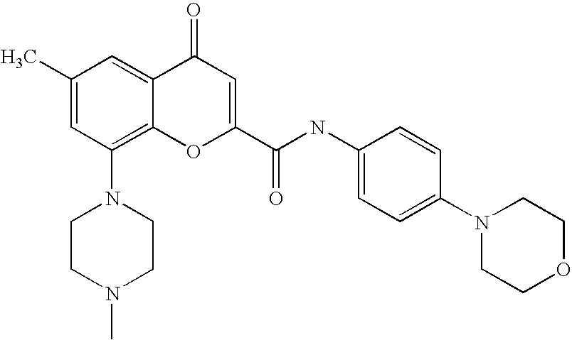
C1(C)=CC(N2CCN(C)CC2)=C2C(=C1)C(=O)C=C(C(=O)NC1=CC=C(N3CCOCC3)C=C1)O2
